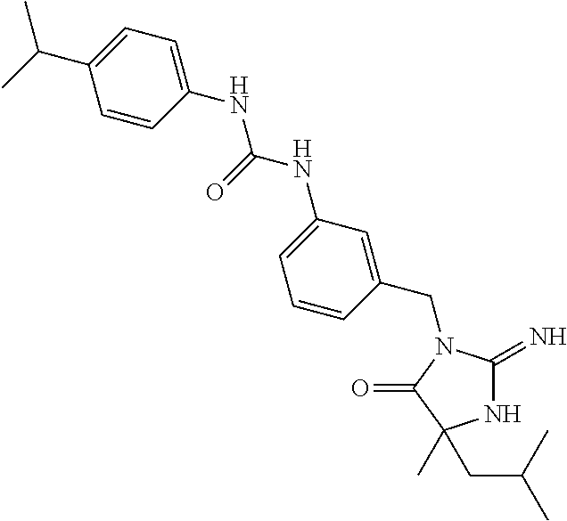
N1C(=N)N(CC2=CC(NC(NC3=CC=C(C(C)C)C=C3)=O)=CC=C2)C(=O)C1(C)CC(C)C
